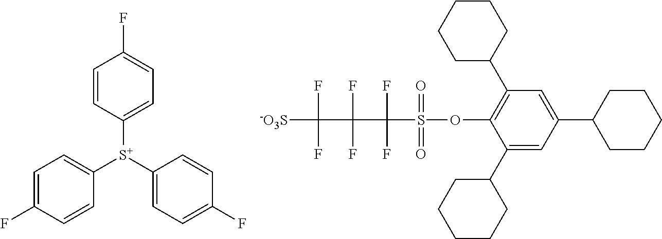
C1([S+](C2=CC=C(F)C=C2)C2=CC=C(F)C=C2)=CC=C(F)C=C1.C1(C2CCCCC2)=CC(C2CCCCC2)=CC(C2CCCCC2)=C1OS(C(C(C([-O3S])(F)F)(F)F)(F)F)(=O)=O
